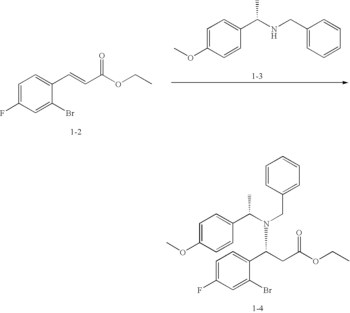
C1=C(F)C=C(Br)C(C=CC(OCC)=O)=C1.C1=C(OC)C=CC(C(NCC2=CC=CC=C2)C)=C1.C1=C(OC)C=CC(C(N(CC2=CC=CC=C2)C(CC(OCC)=O)C2=CC=C(F)C=C2Br)C)=C1
